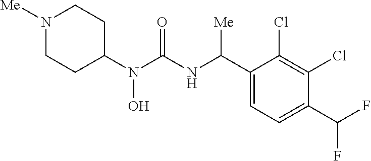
N1([Me])CCC(N(C(NC(C2=CC=C(C(F)F)C(Cl)=C2Cl)[Me])=O)O)CC1
